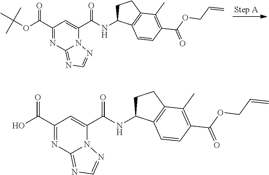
C1(C(OC(C)(C)C)=O)=NC2=NC=NN2C(C(NC2CCC3=C2C=CC(C(OCC=C)=O)=C3C)=O)=C1.C1(C(O)=O)=NC2=NC=NN2C(C(NC2CCC3=C2C=CC(C(OCC=C)=O)=C3C)=O)=C1
